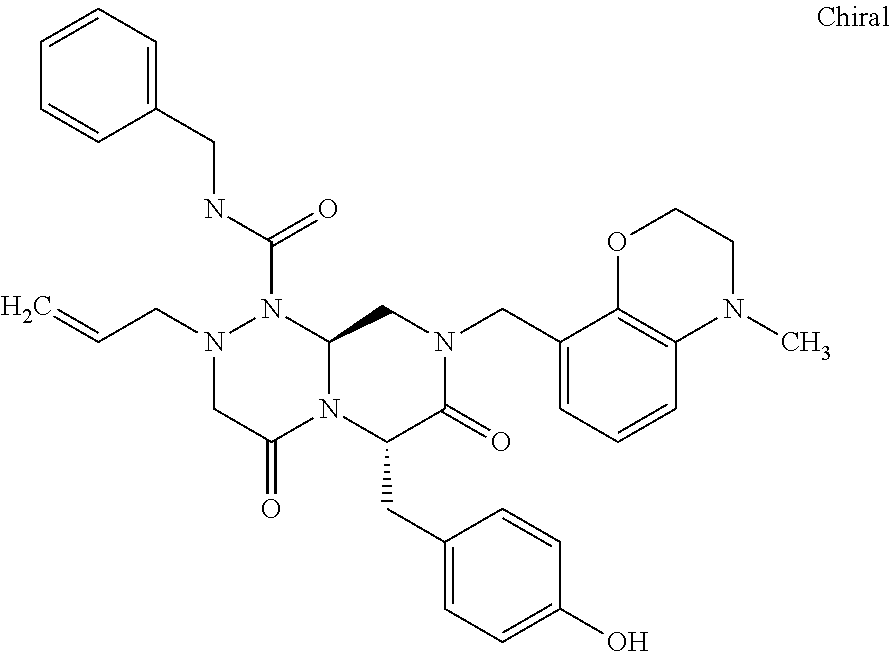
N(C(=O)N1N(CC=C)CC(=O)N2C1CN(CC1=CC=CC3=C1OCCN3C)C(=O)C2CC1=CC=C(O)C=C1)CC1=CC=CC=C1
